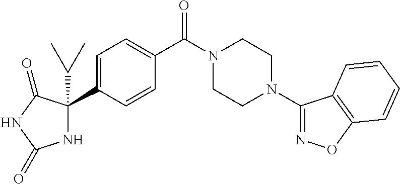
C1=C(C2(C(C)C)NC(=O)NC2=O)C=CC(C(N2CCN(C3=NOC4=C3C=CC=C4)CC2)=O)=C1
